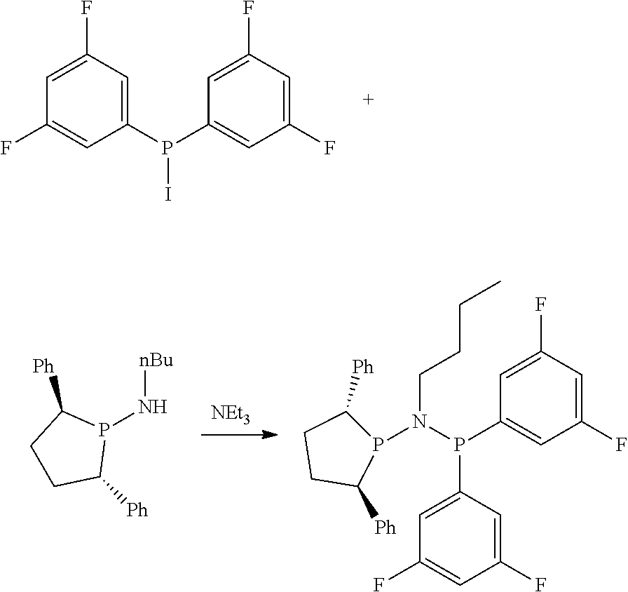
C1=C(F)C=C(P(C2=CC(F)=CC(F)=C2)I)C=C1F.[NEt3].[nBu]NP1C([Ph])CCC1[Ph].C1C([Ph])P(N(CCCC)P(C2=CC(F)=CC(F)=C2)C2=CC(F)=CC(F)=C2)C([Ph])C1
